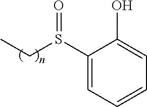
S(CC)(C1=CC=CC=C1O)=O
